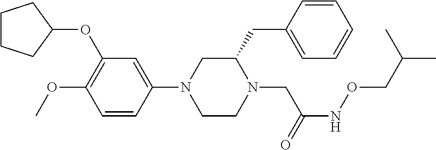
C1CCC(OC2=C(OC)C=CC(N3CCN(CC(NOCC(C)C)=O)C(CC4=CC=CC=C4)C3)=C2)C1
